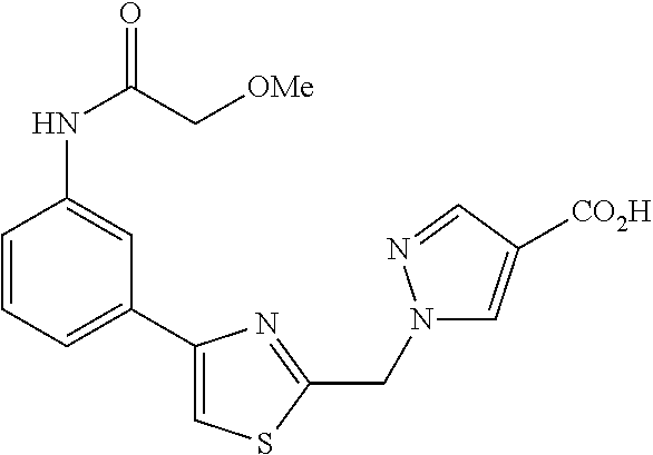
N(C(C[OMe])=O)C1=CC(C2=CSC(CN3C=C([CO2H])C=N3)=N2)=CC=C1
